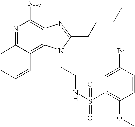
N1=C2C(=C3C(=C1N)N=C(CCCC)N3CCNS(C1=C(OC)C=CC(Br)=C1)(=O)=O)C=CC=C2
